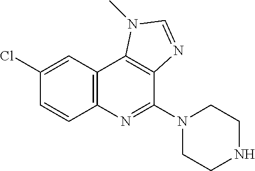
C1=CC2=C(C=C1Cl)C1=C(C(N3CCNCC3)=N2)N=CN1C
